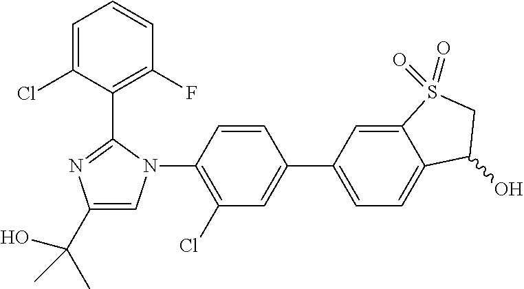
C1(N2C=C(C(O)(C)C)N=C2C2=C(F)C=CC=C2Cl)=C(Cl)C=C(C2=CC=C3C(=C2)S(=O)(=O)CC3O)C=C1
